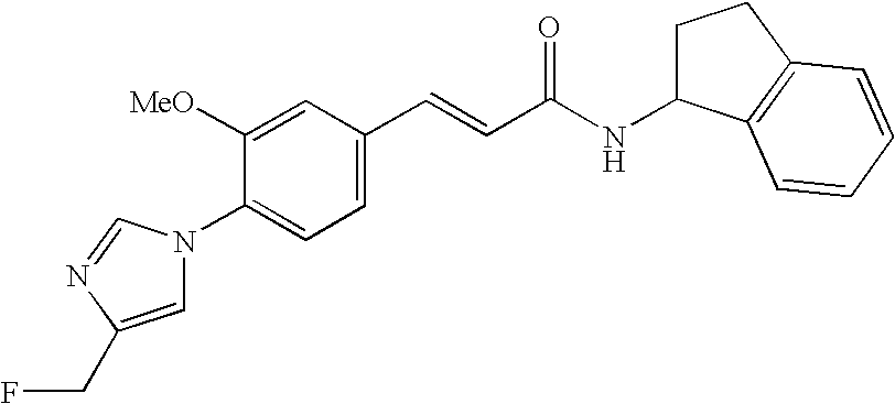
C1([OMe])=CC(C=CC(NC2CCC3=C2C=CC=C3)=O)=CC=C1N1C=C(CF)N=C1
